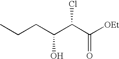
C(CC(C(C([OEt])=O)Cl)O)C
